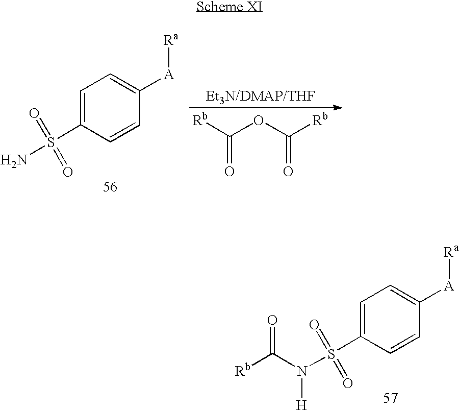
C1=C(S(N)(=O)=O)C=CC([A][Ra])=C1.C(OC([Rb])=O)([Rb])=O.C1=C(S(N(C([Rb])=O)[H])(=O)=O)C=CC([A][Ra])=C1
